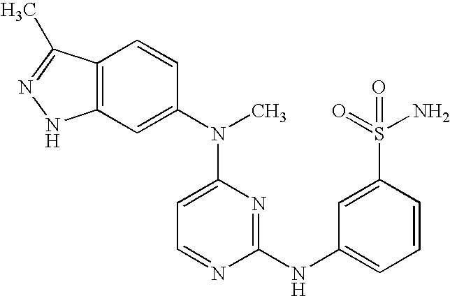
C12=C(C=C(N(C3=CC=NC(NC4=CC=CC(S(N)(=O)=O)=C4)=N3)C)C=C1)NN=C2C
